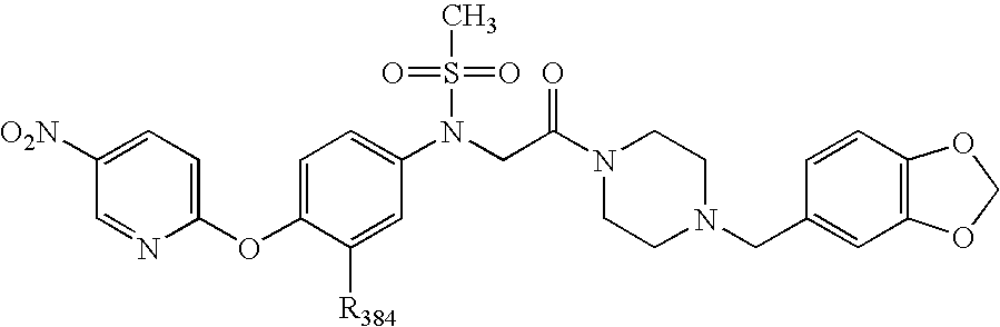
C1(N(CC(=O)N2CCN(CC3=CC4=C(C=C3)OCO4)CC2)S(C)(=O)=O)=CC=C(OC2=CC=C([NO2])C=N2)C([R384])=C1
